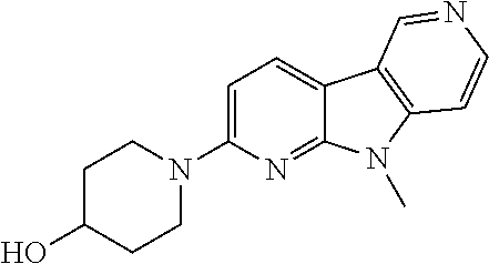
C1=C(N2CCC(O)CC2)N=C2C(=C1)C1=C(N2C)C=CN=C1
